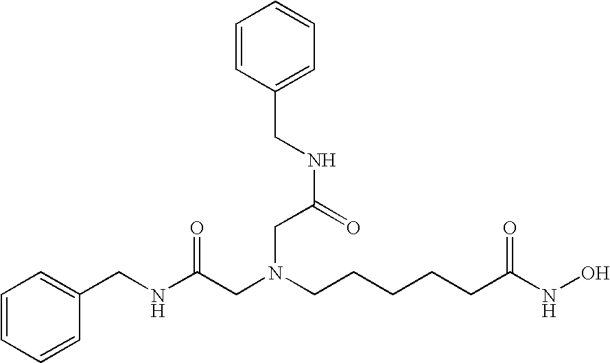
C1(CNC(CN(CCCCCC(NO)=O)CC(=O)NCC2=CC=CC=C2)=O)=CC=CC=C1
